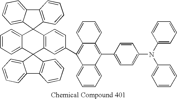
C12=CC=CC=C1C1(C3=C(C=CC(C4=C5C(=C(C6=CC=C(N(C7=CC=CC=C7)C7=CC=CC=C7)C=C6)C6=CC=CC=C46)C=CC=C5)=C3)C23C2=CC=CC=C2C2=C3C=CC=C2)C2=C(C3=CC=CC=C31)C=CC=C2
